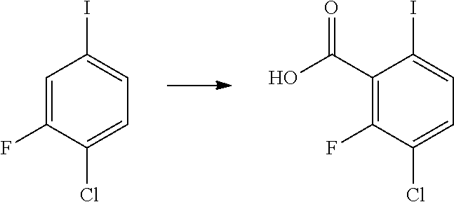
ClC1=CC=C(I)C=C1F.ClC1=CC=C(I)C(C(O)=O)=C1F
